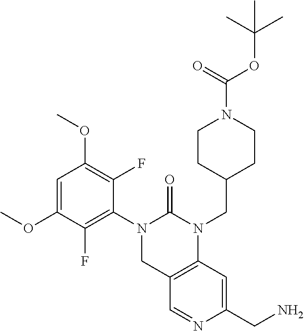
COC1=CC(OC)=C(F)C(N2C(=O)N(CC3CCN(C(OC(C)(C)C)=O)CC3)C3=C(C2)C=NC(CN)=C3)=C1F
